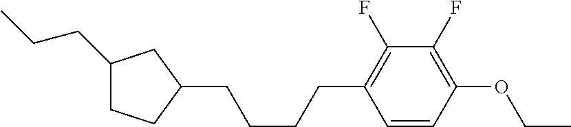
C1(CCC)CCC(CCCCC2=C(F)C(F)=C(OCC)C=C2)C1
